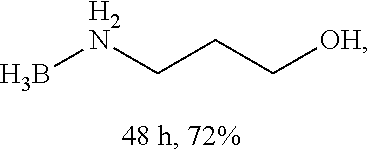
B[H2N]CCC[OH]
